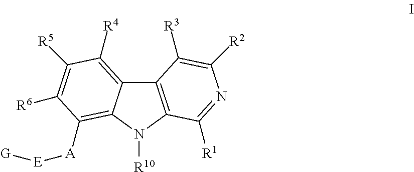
C12=C(N([R10])C3=C([A][E][G])C([R6])=C([R5])C([R4])=C13)C([R1])=NC([R2])=C2[R3]
